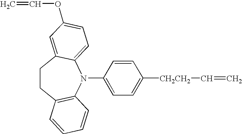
C1=C([CH2CH2]C=C)C=CC(N2C3=CC=C(OC=C)C=C3CCC3=C2C=CC=C3)=C1
